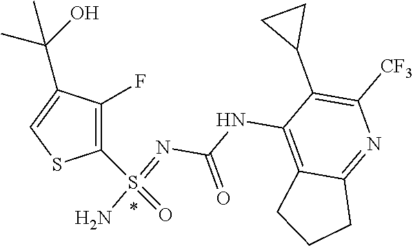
C1(S(=O)(=NC(NC2=C3C(=NC([CF3])=C2C2CC2)CCC3)=O)N)=C(F)C(C(O)(C)C)=CS1
